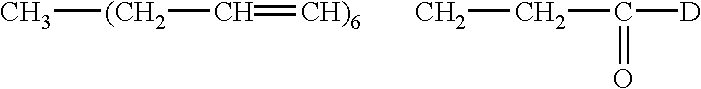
C(=[CH)6])[(CH2]C.CCC([D])=O
